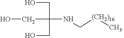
N(C[(CH2)16]C)C(CO)(CO)CO
